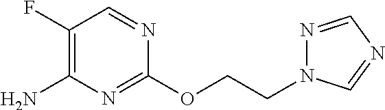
NC1=C(F)C=NC(OCCN2N=CN=C2)=N1
